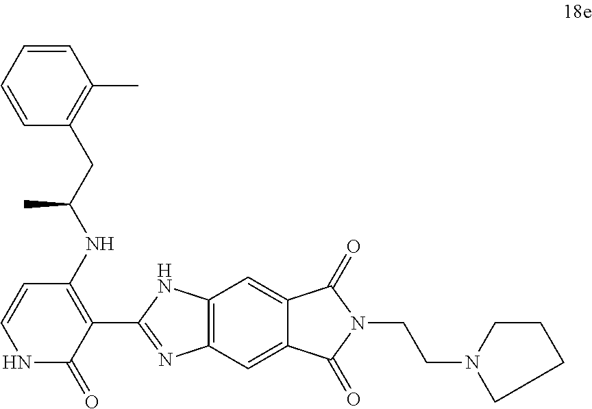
C12=C(C=C3C(=C1)C(=O)N(CCN1CCCC1)C3=O)N=C(C1=C(NC(CC3=C(C)C=CC=C3)C)C=CNC1=O)N2
